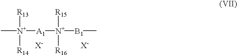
C[N+]([R13])([R14])[A1][N+]([B1]C)([R16])[R15].[X-].[X-]
